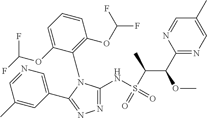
C1(C)=CC(C2=NN=C(NS(C(C(C3=NC=C(C)C=N3)OC)C)(=O)=O)N2C2=C(OC(F)F)C=CC=C2OC(F)F)=CN=C1
